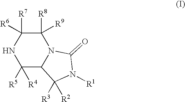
C1([R8])([R9])C([R7])([R6])NC([R5])([R4])C2N1C(=O)N([R1])C2([R3])[R2]
